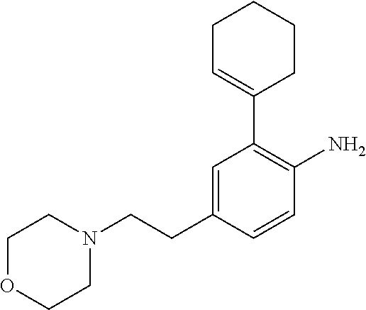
C1=C(CCN2CCOCC2)C=CC(N)=C1C1=CCCCC1
